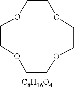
O1CCOCCOCCOCC1.[C8H16O4]
